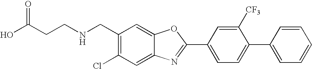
OC(CCNCC1=C(Cl)C=C2C(=C1)OC(C1=CC=C(C3=CC=CC=C3)C([CF3])=C1)=N2)=O
